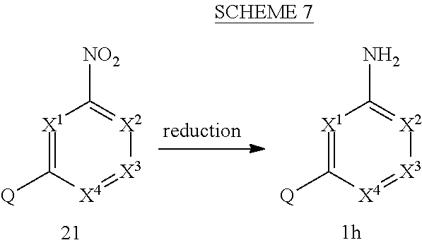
[X1]1=C([Q])[X4]=[X3][X2]=C1[NO2].[X1]1=C([Q])[X4]=[X3][X2]=C1N
